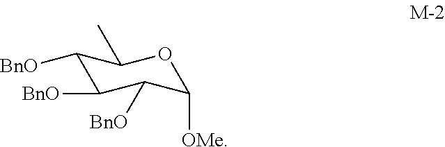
C1([BnO])C([BnO])C([BnO])C([OMe])OC1C
